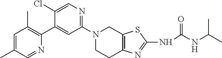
N1(C2=NC=C(Cl)C(C3=C(C)C=C(C)C=N3)=C2)CCC2=C(C1)SC(NC(NC(C)C)=O)=N2
